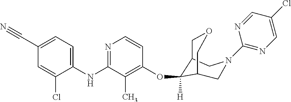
C1(NC2=NC=CC(OC3([H])C4COCC3CN(C3=NC=C(Cl)C=N3)C4)=C2C)=CC=C(C#N)C=C1Cl
